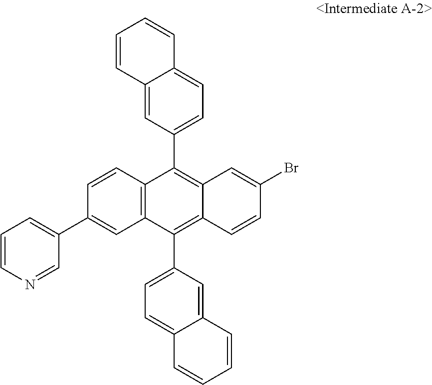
C1=CC(C2=CC=CN=C2)=CC2=C1C(C1=CC=C3C(=C1)C=CC=C3)=C1C(=C2C2=CC=C3C(=C2)C=CC=C3)C=CC(Br)=C1
